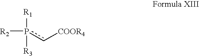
[R1]p([R2])([R3])c[COOR4]
